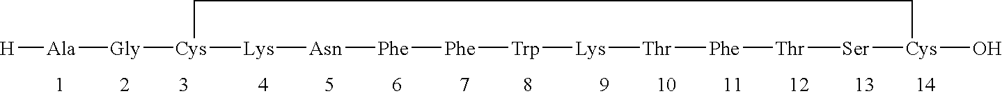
[H][Ala][Gly][Cys]1[Lys][Asn][Phe][Phe][Trp][Lys][Thr][Phe][Thr][Ser][Cys](O)CC1
